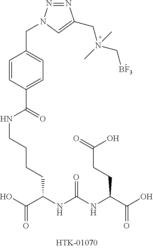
OC(C(NC(NC(C(O)=O)CCC(=O)O)=O)CCCCNC(C1=CC=C(CN2N=NC(CN(C[BF3])(C)C)=C2)C=C1)=O)=O
